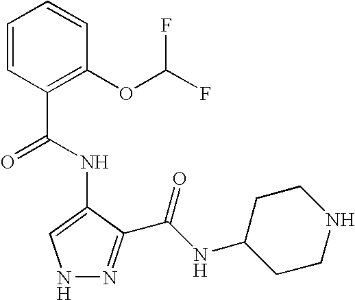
C1=CC(C(NC2=CNN=C2C(=O)NC2CCNCC2)=O)=C(OC(F)F)C=C1
